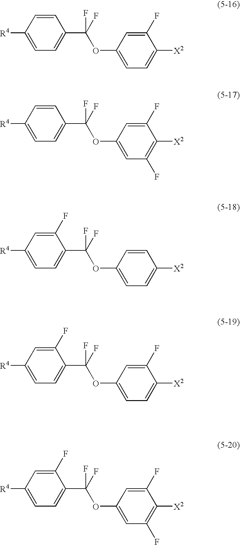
[R4]C1=CC=C(C(F)(OC2=CC=C([X2])C(F)=C2)F)C=C1.[R4]C1=CC=C(C(F)(OC2=CC(F)=C([X2])C(F)=C2)F)C=C1.[R4]C1=CC=C(C(F)(OC2=CC=C([X2])C=C2)F)C(F)=C1.[R4]C1=CC=C(C(F)(OC2=CC=C([X2])C(F)=C2)F)C(F)=C1.[R4]C1=CC=C(C(F)(OC2=CC(F)=C([X2])C(F)=C2)F)C(F)=C1
